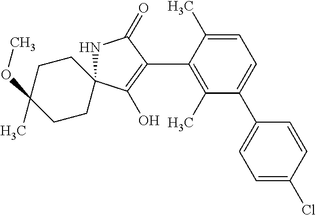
N1C2(C(O)=C(C3=C(C)C(C4=CC=C(Cl)C=C4)=CC=C3C)C1=O)CCC(C)(OC)CC2
